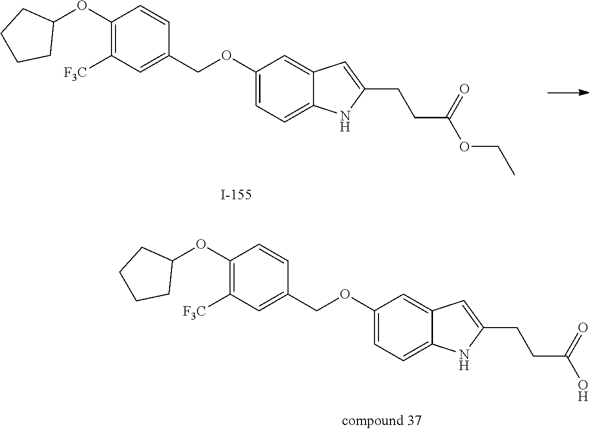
C1(OC2CCCC2)=C([F3C])C=C(COC2=CC=C3C(=C2)C=C(CCC(=O)OCC)N3)C=C1.C1(OC2CCCC2)=C([F3C])C=C(COC2=CC=C3C(=C2)C=C(CCC(O)=O)N3)C=C1
